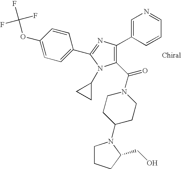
C1(C(N2CCC(N3CCCC3CO)CC2)=O)=C(C2=CN=CC=C2)N=C(C2=CC=C(OC(F)(F)F)C=C2)N1C1CC1
